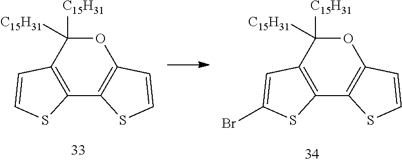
C12=C(C([C15H31])([C15H31])OC3=C1SC=C3)C=C(Br)S2.C12=C(C([C15H31])([C15H31])OC3=C1SC=C3)C=CS2
